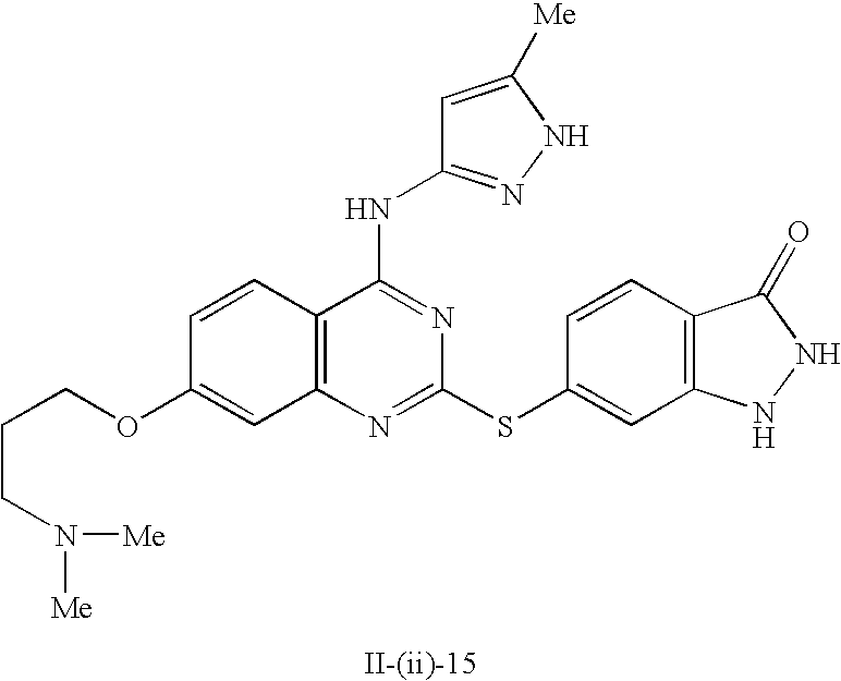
C12=C(N=C(SC3=CC4=C(C=C3)C(=O)NN4)N=C1NC1=NNC([Me])=C1)C=C(OCCCN([Me])[Me])C=C2
